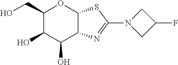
C1(CO)C(O)C(O)C2C(O1)SC(N1CC(F)C1)=N2
